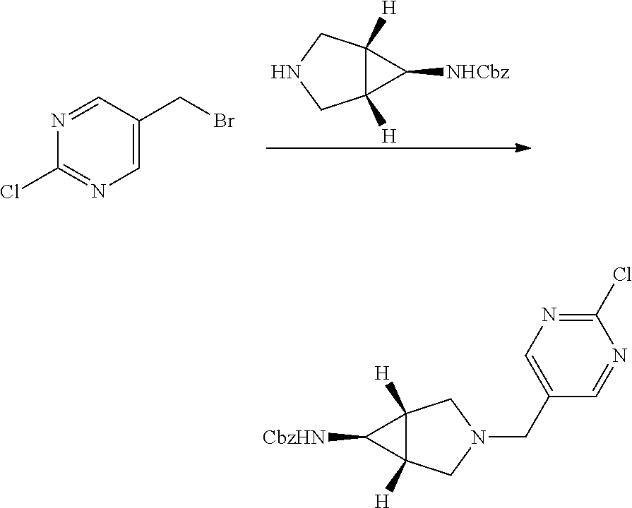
C12([H])C([H])(CNC1)C2[NHCbz].C1=C(CBr)C=NC(Cl)=N1.C1(Cl)=NC=C(CN2CC3([H])C([H])(C2)C3[CbzHN])C=N1
